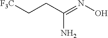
C([F3C])CC(=NO)N
